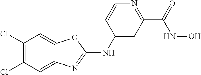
C1(Cl)=C(Cl)C=C2C(=C1)OC(NC1=CC(C(NO)=O)=NC=C1)=N2
